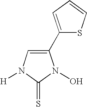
C1(C2=CC=CS2)=CN([H])C(=S)N1O
